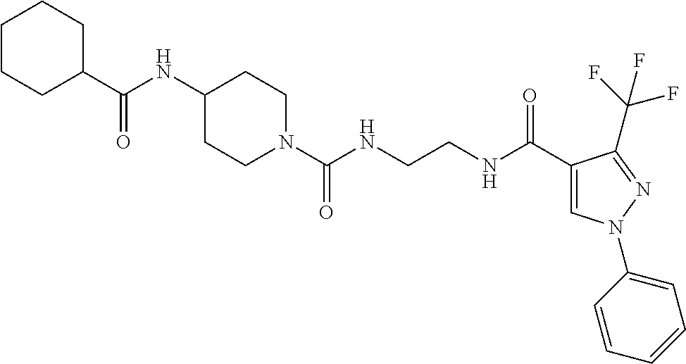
C1(NC(C2CCCCC2)=O)CCN(C(NCCNC(C2=CN(C3=CC=CC=C3)N=C2C(F)(F)F)=O)=O)CC1
